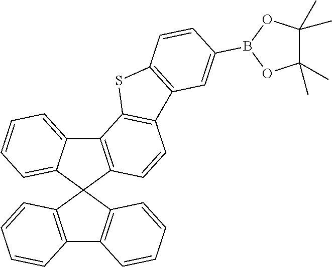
C12=C(C=CC=C1)C1(C3=C2C=CC=C3)C2=C(C3=CC=CC=C31)C1=C(C=C2)C2=C(S1)C=CC(B1OC(C)(C)C(C)(C)O1)=C2
